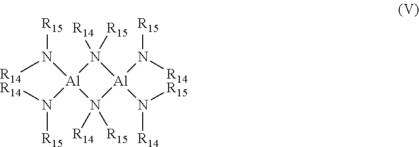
[Al]1(N([R14])[R15])(N([R14])[R15])N([R14])([R15])[Al](N([R14])[R15])(N([R15])[R14])N1([R14])[R15]
